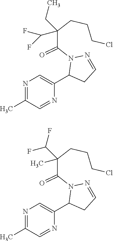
N1=C(C)C=NC(C2CC=NN2C(C(CCCCl)(C)C(F)F)=O)=C1.N1=C(C)C=NC(C2CC=NN2C(C(CCCCl)(C(F)F)CC)=O)=C1
